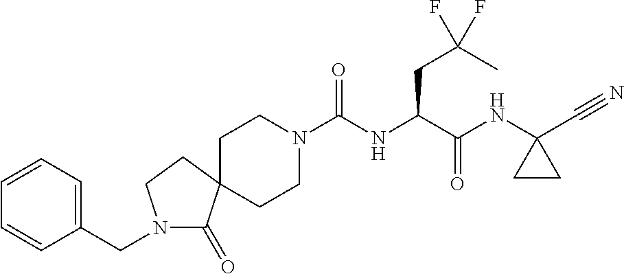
C1CN(C(NC(C(NC2(C#N)CC2)=O)CC(C)(F)F)=O)CCC12C(=O)N(CC1=CC=CC=C1)CC2
